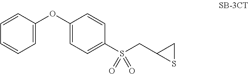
C1(OC2=CC=C(S(CC3CS3)(=O)=O)C=C2)=CC=CC=C1
